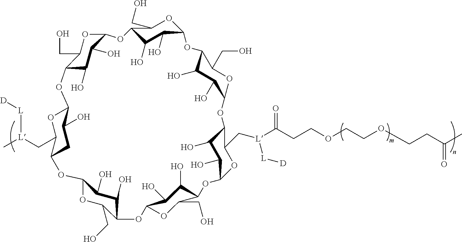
C12OC(C[L](C)[L][D])C(CC1O)OC1OC(CO)C(C(O)C1O)OC1OC(CO)C(C(O)C1O)OC1OC(C[L](C(CCOCCOCCC(C)=O)=O)[L][D])C(C(O)C1O)OC1OC(CO)C(C(O)C1O)OC1OC(CO)C(C(O)C1O)OC1OC(CO)C(C(O)C1O)O2
